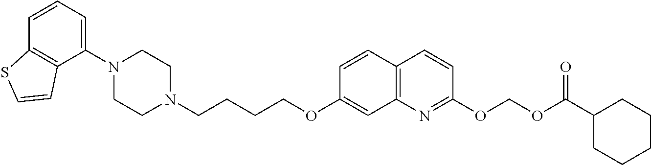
C1=CC2=C(C(N3CCN(CCCCOC4=CC5=C(C=C4)C=CC(OCOC(C4CCCCC4)=O)=N5)CC3)=C1)C=CS2
